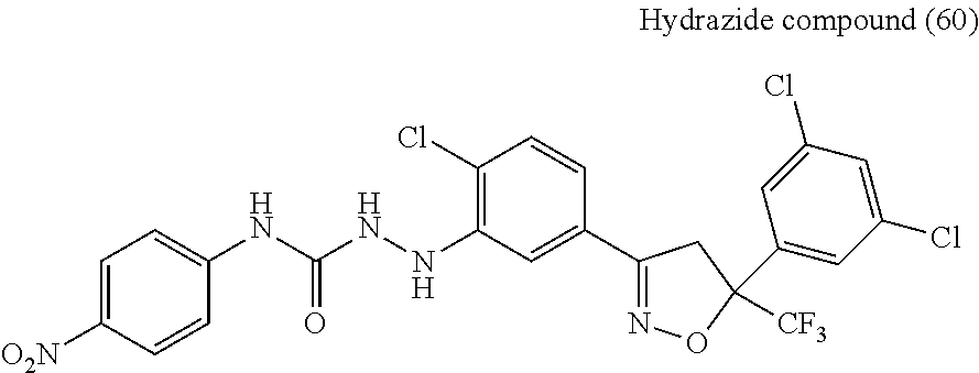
C1(Cl)=C(NNC(NC2=CC=C([O2N])C=C2)=O)C=C(C2=NOC([CF3])(C3=CC(Cl)=CC(Cl)=C3)C2)C=C1
